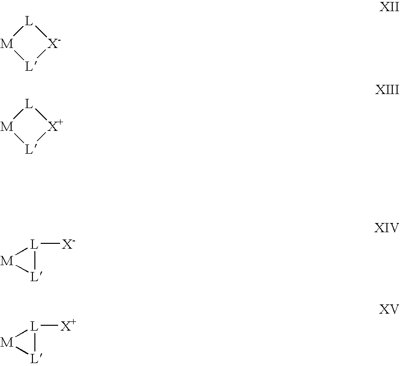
[L]1[M][L][X-]1.[L]1[M][L][X+]1.[X-][L]1[L][M]1.[X+][L]1[L][M]1
